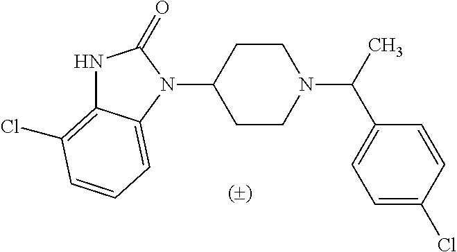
N1C2=C(Cl)C=CC=C2N(C2CCN(C(C3=CC=C(Cl)C=C3)C)CC2)C1=O
